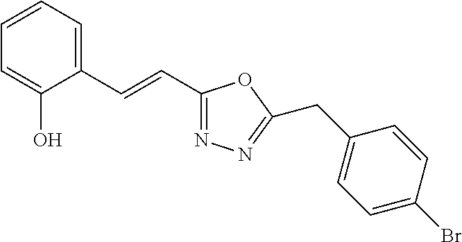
C1=CC=C(C=CC2=NN=C(CC3=CC=C(Br)C=C3)O2)C(O)=C1
